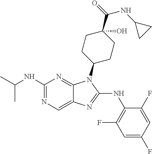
N1=C(NC(C)C)N=C2C(=C1)N=C(NC1=C(F)C=C(F)C=C1F)N2C1CCC(C(NC2CC2)=O)(O)CC1
